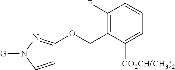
C1=CN([G])N=C1OCC1=C(F)C=CC=C1[CO2CH(CH3)2]
